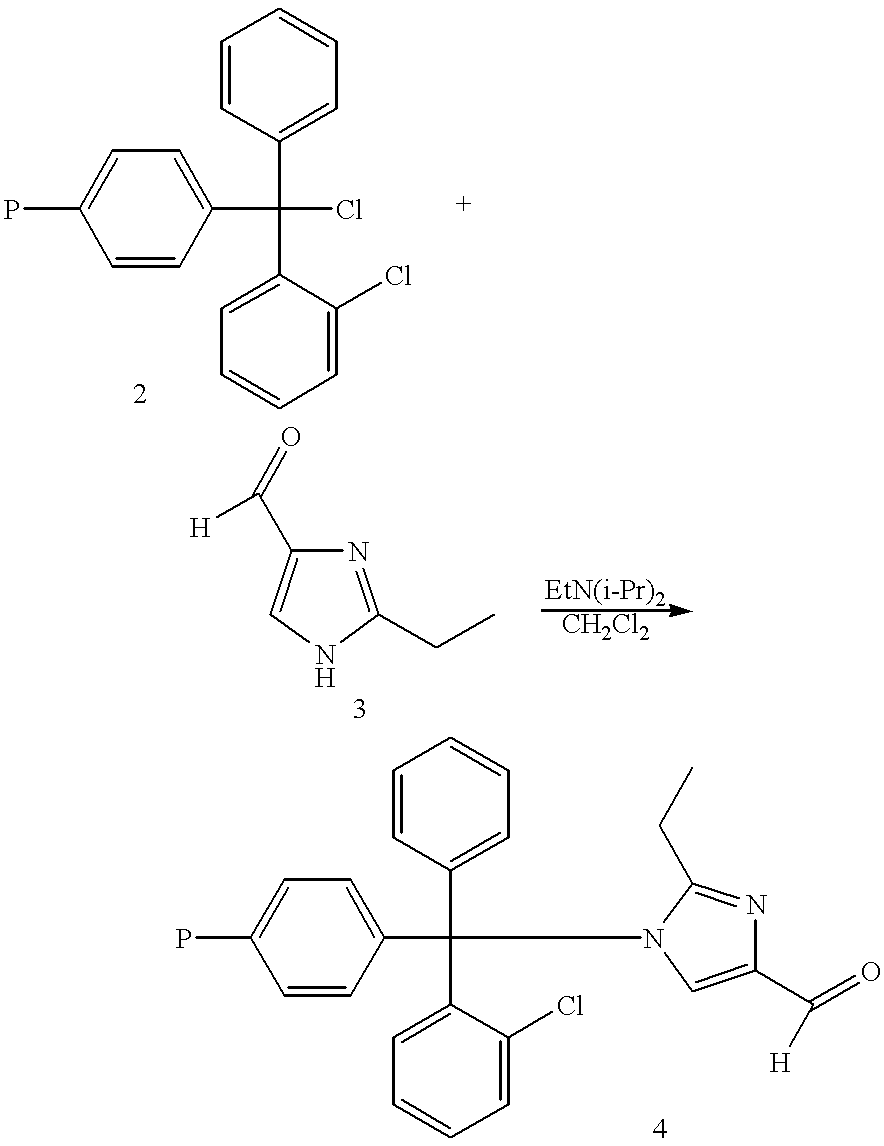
C1=CC(C(Cl)(C2=CC=C(P)C=C2)C2=CC=CC=C2Cl)=CC=C1.C1=CC(C(C2=CC=C(P)C=C2)(C2=CC=CC=C2Cl)N2C(CC)=NC(C(=O)[H])=C2)=CC=C1.N1=C(CC)NC=C1C([H])=O
